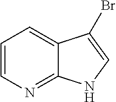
C1=CN=C2C(=C1)C(Br)=CN2
